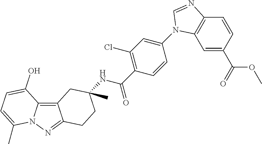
C12=C3N(N=C1CCC(C)(NC(C1=C(Cl)C=C(N4C5=C(C=CC(C(=O)OC)=C5)N=C4)C=C1)=O)C2)C(C)=CC=C3O
